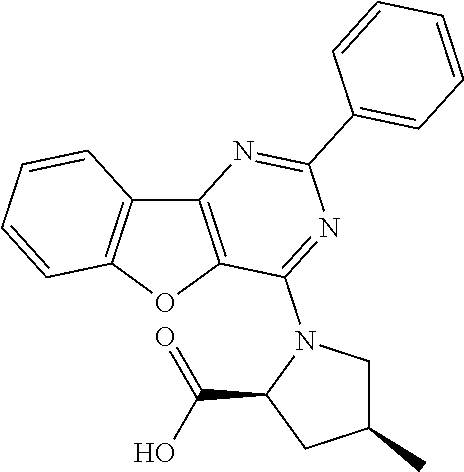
C12=C(OC3=C1C=CC=C3)C(N1C(C(O)=O)CC(C)C1)=NC(C1=CC=CC=C1)=N2
